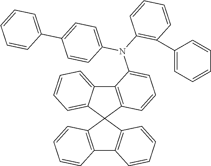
C12=C(C3(C4=C1C=CC=C4)C1=C(C4=CC=CC=C34)C(N(C3=C(C4=CC=CC=C4)C=CC=C3)C3=CC=C(C4=CC=CC=C4)C=C3)=CC=C1)C=CC=C2
